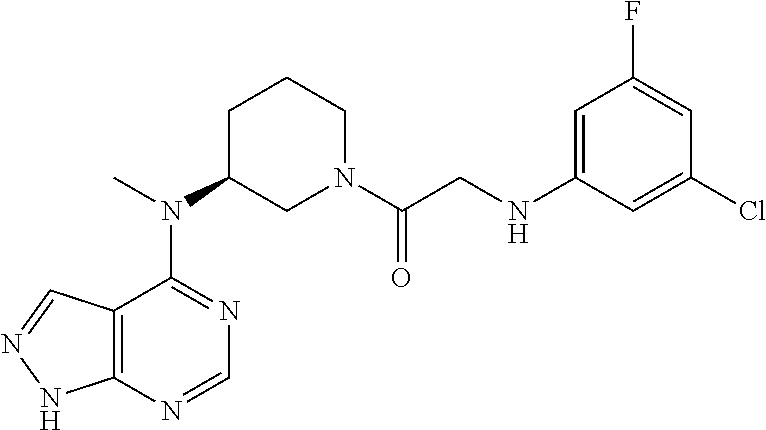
N(C1CN(C(CNC2=CC(F)=CC(Cl)=C2)=O)CCC1)(C1=NC=NC2=C1C=NN2)C
